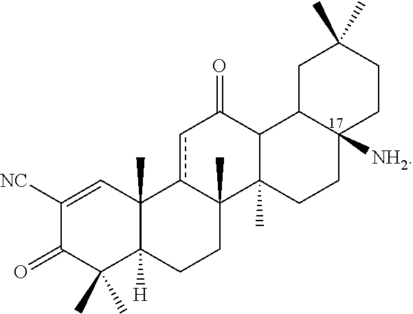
C1([NC])=CC2(C)C([H])(C(C)(C)C1=O)CCC1(C)c2cC(=O)C2C1(C)CCC1([NH2])CCC(C)(C)CC12
